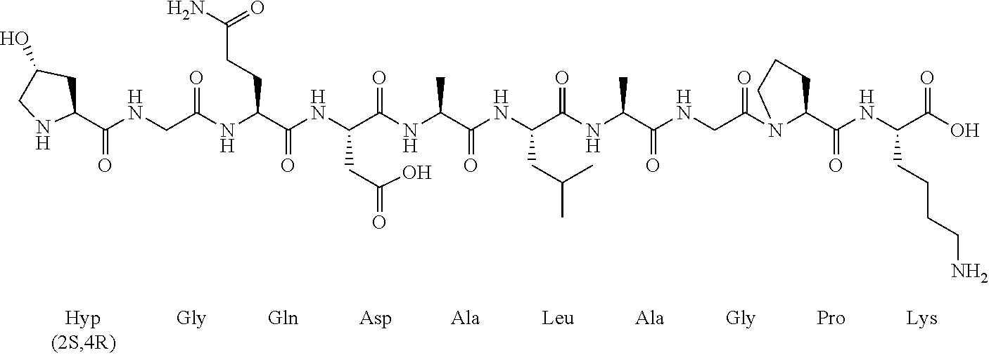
C1(C(NCC(NC(C(NC(C(NC(C(NC(C(NC(C(NCC(N2C(C(NC(C(O)=O)CCCCN)=O)CCC2)=O)=O)C)=O)CC(C)C)=O)C)=O)CC(O)=O)=O)CCC(N)=O)=O)=O)CC(O)CN1
